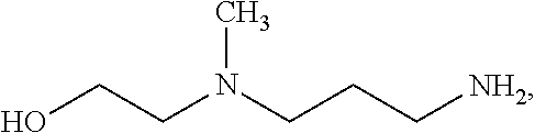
OCCN(CCC[NH2])C
